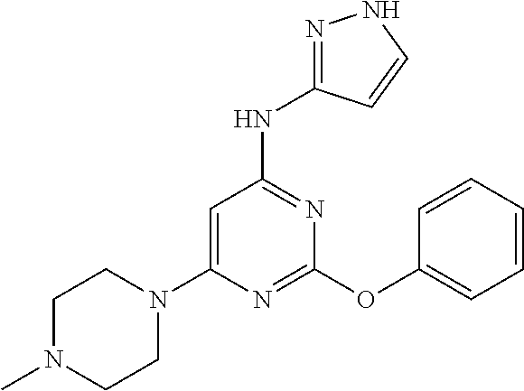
N1=C(OC2=CC=CC=C2)N=C(NC2=NNC=C2)C=C1N1CCN(C)CC1
